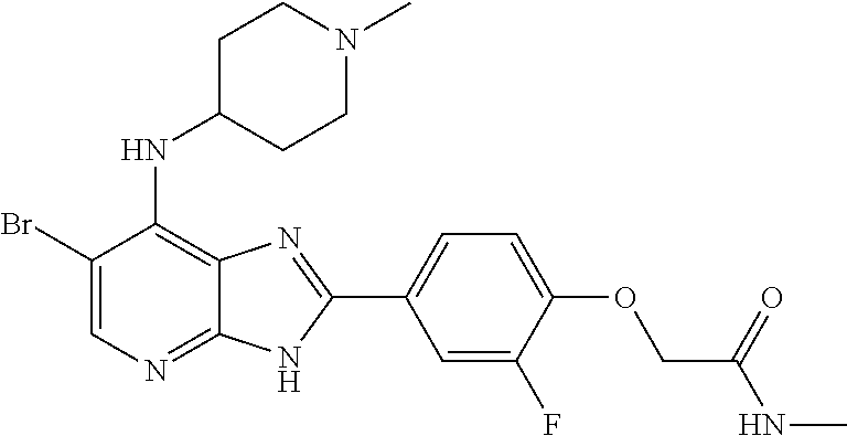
C1(Br)=CN=C2C(=C1NC1CCN(C)CC1)N=C(C1=CC=C(OCC(NC)=O)C(F)=C1)N2
